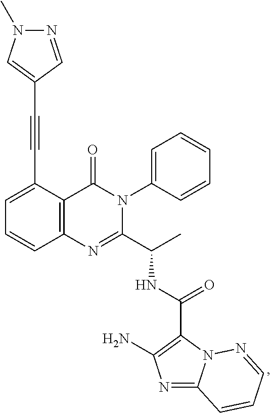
C1=C(C#CC2=CN(C)N=C2)C2=C(C=C1)N=C(C(C)NC(C1=C(N)N=C3N1N=CC=C3)=O)N(C1=CC=CC=C1)C2=O
